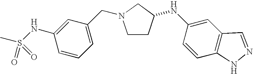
C1CC(NC2=CC3=C(C=C2)NN=C3)CN1CC1=CC=CC(NS(C)(=O)=O)=C1
